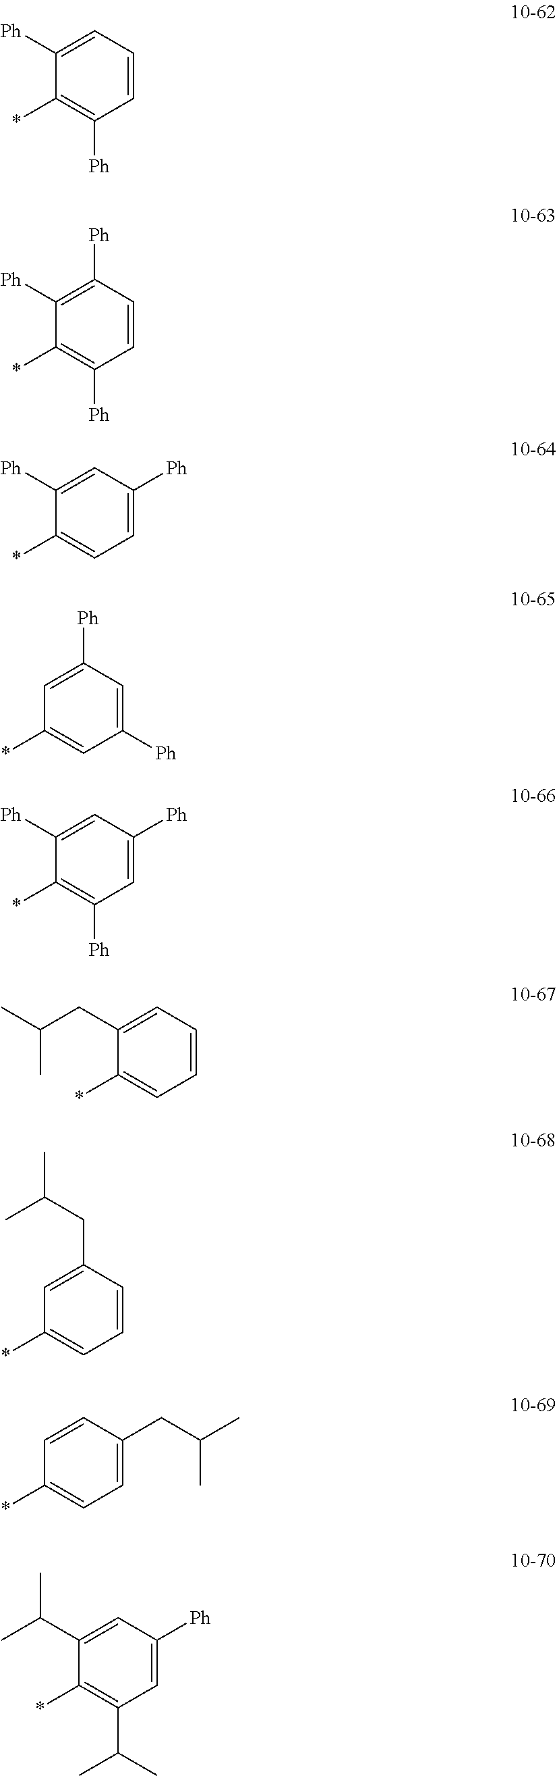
C1=CC=C([Ph])C(*)=C1[Ph].C1=CC([Ph])=C([Ph])C(*)=C1[Ph].C1=C([Ph])C=C([Ph])C(*)=C1.C1([Ph])=CC([Ph])=CC(*)=C1.C1=C([Ph])C=C([Ph])C(*)=C1[Ph].C1=CC=C(CC(C)C)C(*)=C1.C1=CC(CC(C)C)=CC(*)=C1.C1=C(CC(C)C)C=CC(*)=C1.C1=C([Ph])C=C(C(C)C)C(*)=C1C(C)C
